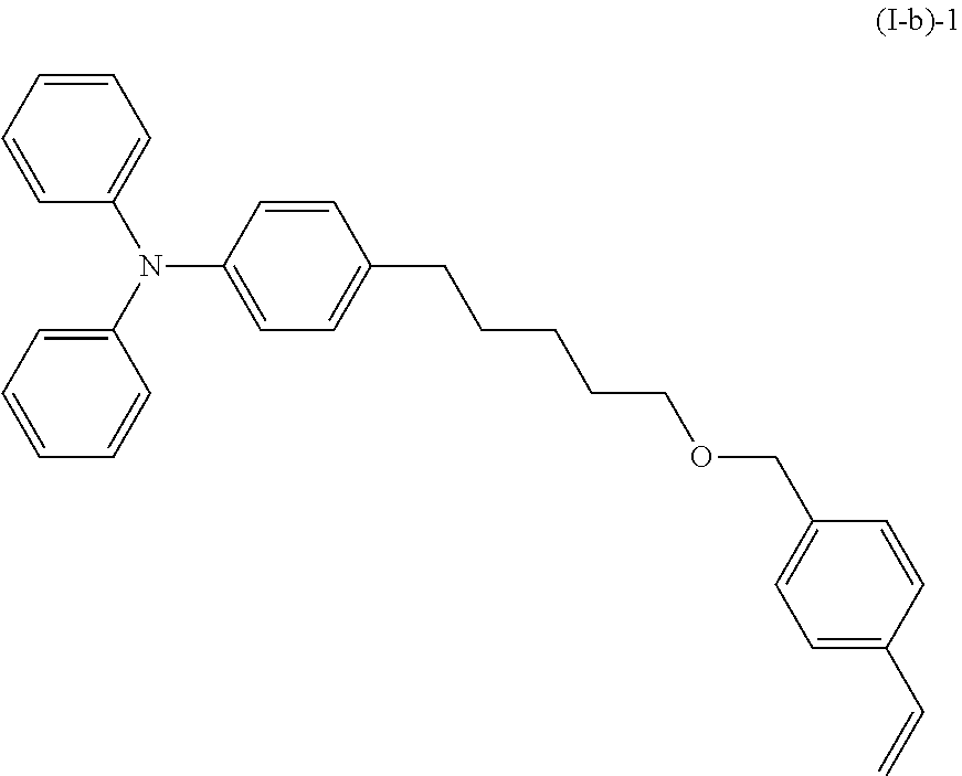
C1(N(C2=CC=CC=C2)C2=CC=C(CCCCCOCC3=CC=C(C=C)C=C3)C=C2)=CC=CC=C1
